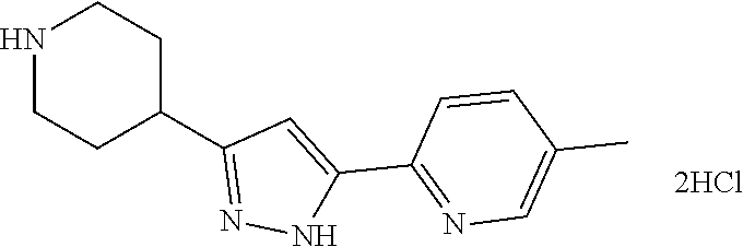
C1(C2CCNCC2)=NNC(C2=NC=C(C)C=C2)=C1
